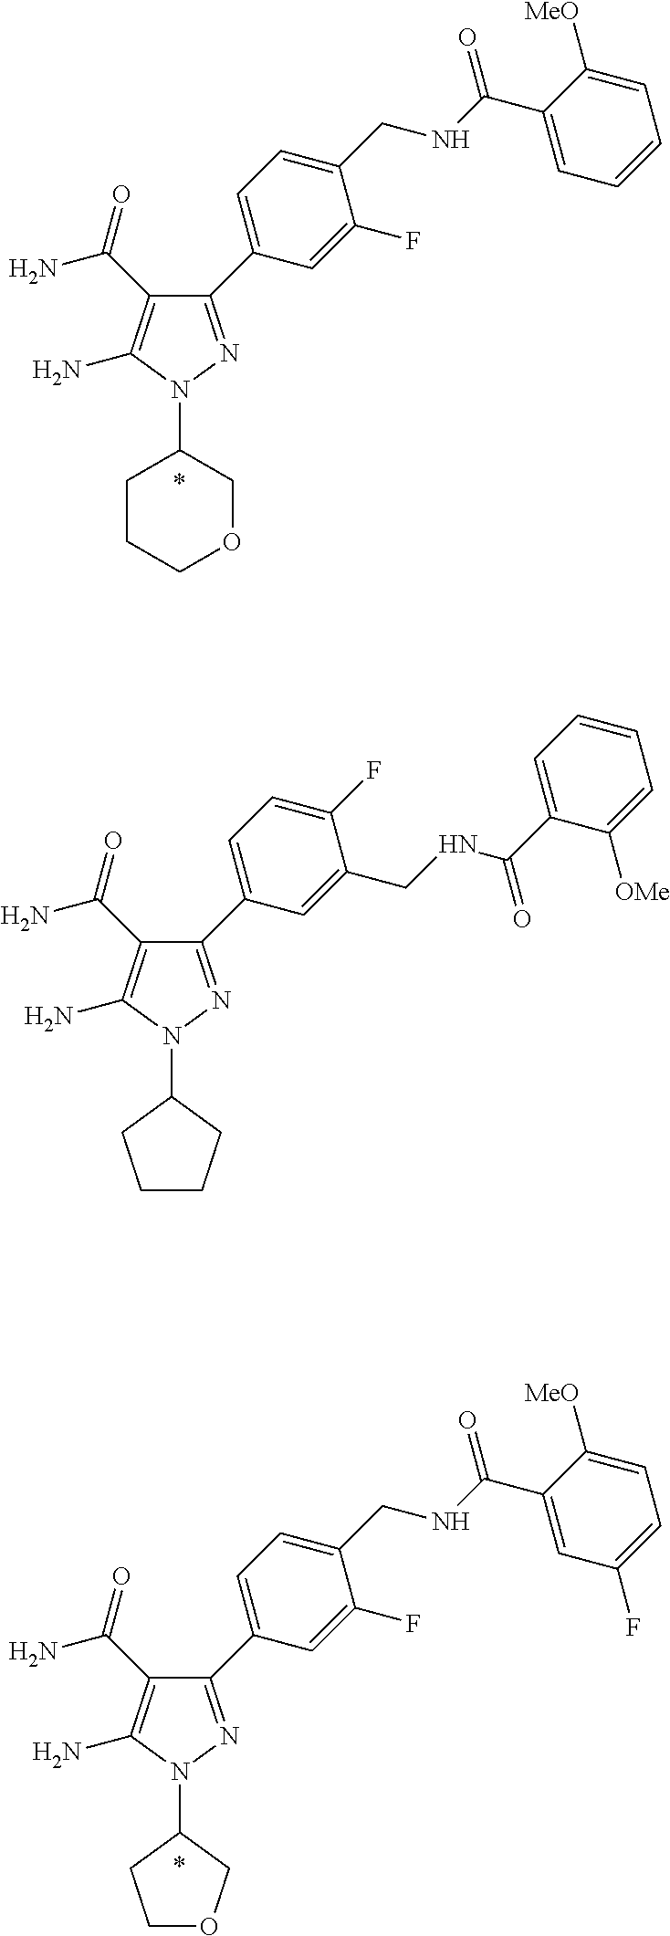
N1(C2CCOC2)N=C(C2=CC=C(CNC(C3=CC(F)=CC=C3[MeO])=O)C(F)=C2)C(C(N)=O)=C1N.N1(C2CCCC2)N=C(C2=CC=C(F)C(CNC(C3=CC=CC=C3[OMe])=O)=C2)C(C(N)=O)=C1N.N1(C2CCCOC2)N=C(C2=CC=C(CNC(C3=CC=CC=C3[MeO])=O)C(F)=C2)C(C(N)=O)=C1N
